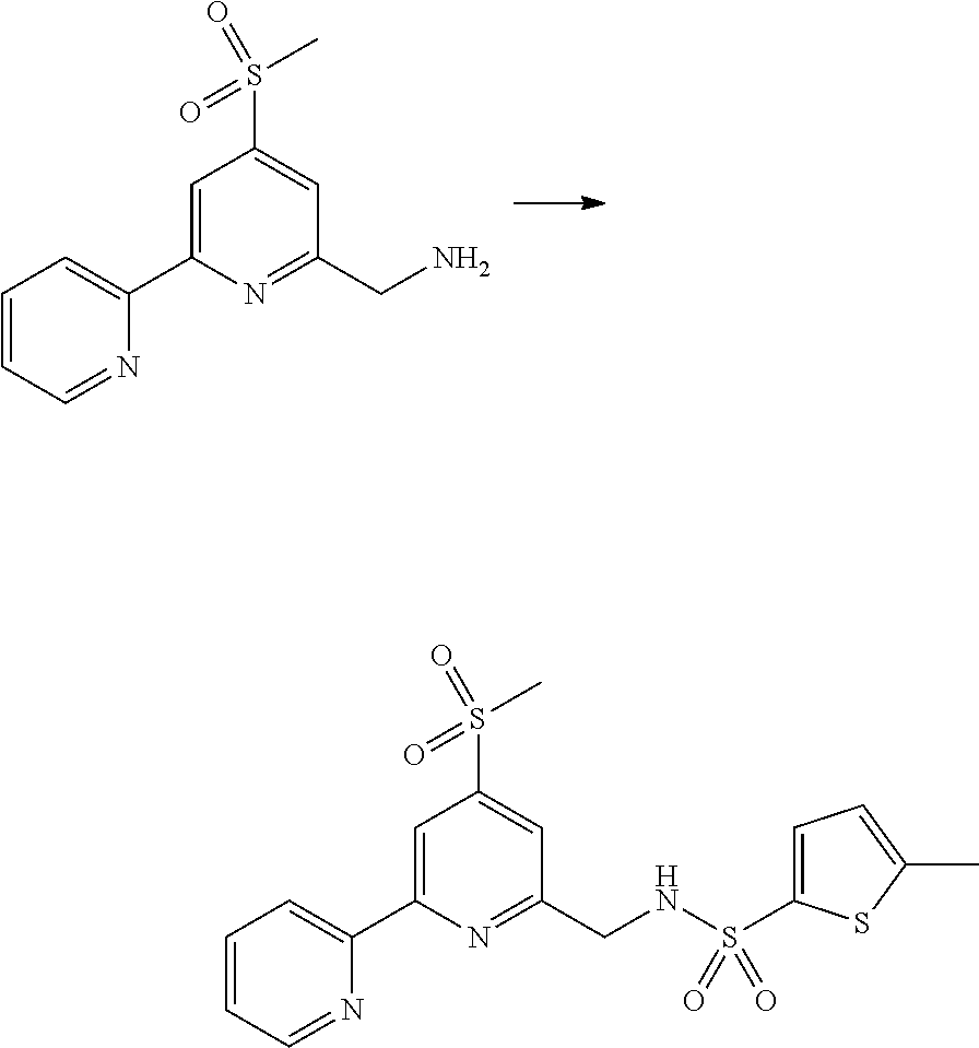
C1=CC=NC(C2=CC(S(C)(=O)=O)=CC(CN)=N2)=C1.C1=CC=NC(C2=CC(S(C)(=O)=O)=CC(CNS(C3=CC=C(C)S3)(=O)=O)=N2)=C1
